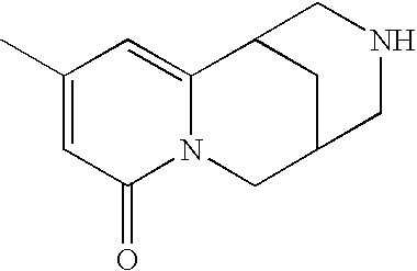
C1(C)=CC(=O)N2C(=C1)C1CC(C2)CNC1
